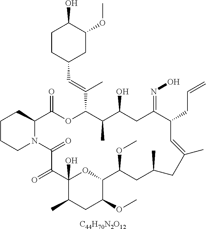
[C44H70N2O12].C1CCN2C(C1)C(=O)OC(C(=CC1CC(OC)C(O)CC1)C)C(C)C(O)CC(=NO)C(CC=C)C=C(C)CC(C)CC(OC)C1OC(O)(C(=O)C2=O)C(C)CC1OC
